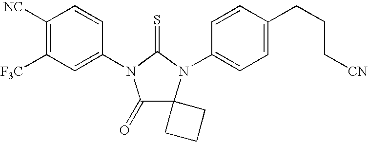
C1([NC])=C([F3C])C=C(N2C(=O)C3(N(C4=CC=C(CCC[CN])C=C4)C2=S)CCC3)C=C1
